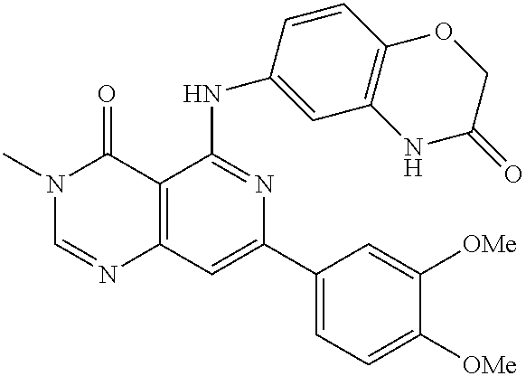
C12=C(C=C(C3=CC=C([OMe])C([OMe])=C3)N=C1NC1=CC3=C(C=C1)OCC(=O)N3)N=CN(C)C2=O
